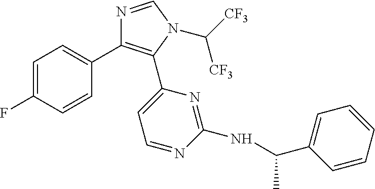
C1=C(F)C=CC(C2=C(C3=CC=NC(NC(C4=CC=CC=C4)C)=N3)N(C([CF3])[CF3])C=N2)=C1
